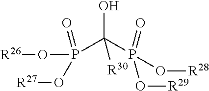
P(C(P(O[R28])(=O)O[R29])(O)[R30])(O[R26])(O[R27])=O
